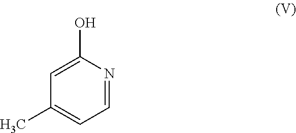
C1=C(O)N=CC=C1C
